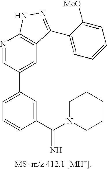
C1=C(C2=CC3=C(N=C2)NN=C3C2=CC=CC=C2[MeO])C=C(C(N2CCCCC2)=N)C=C1
